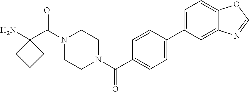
NC1(C(N2CCN(C(=O)C3=CC=C(C4=CC=C5C(=C4)N=CO5)C=C3)CC2)=O)CCC1
